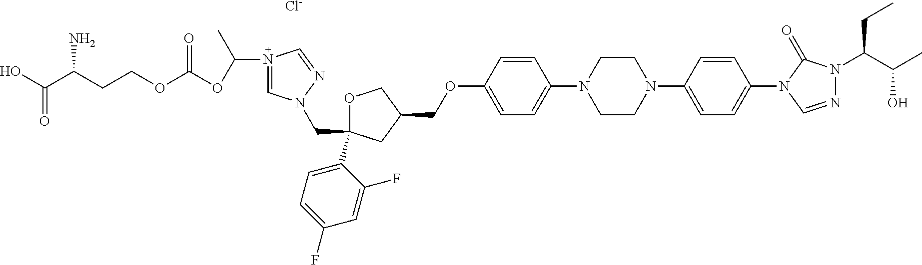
[Cl-].C1(COC2=CC=C(N3CCN(C4=CC=C(N5C=NN(C(C(C)O)CC)C5=O)C=C4)CC3)C=C2)COC(C2=CC=C(F)C=C2F)(CN2C=N(C(OC(OCCC(C(O)=O)N)=O)C)C=N2)C1
